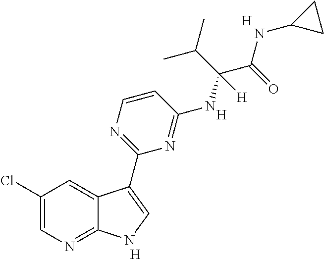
C1=CN=C(C2=CNC3=NC=C(Cl)C=C32)N=C1NC(C(NC1CC1)=O)(C(C)C)[H].[H].[H].[H]
